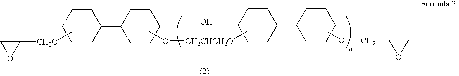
C1([CH2O]C)CO1.C1C(C2CCCCC2)CCCC1.CO[CH2CHCH2O](O)C.C1C(C2CCCCC2)CCCC1.COCC1CO1
